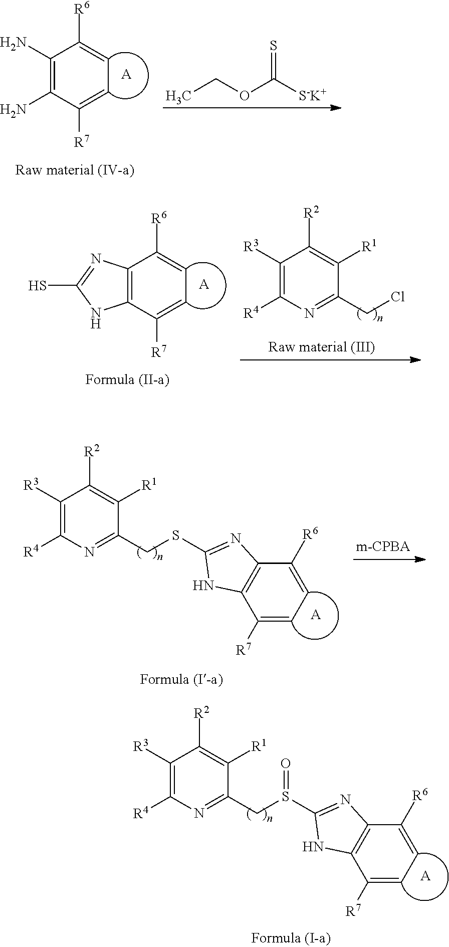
C1(N)=C(N)C([R7])=CC=C1[R6].[A].CCOC(=S)[S-K+].ClCC1=NC([R4])=C([R3])C([R2])=C1[R1].C12=C(C([R7])=CC=C1[R6])NC(S)=N2.[A].C1=C([R6])C2=C(C([R7])=C1)NC(SCC1=NC([R4])=C([R3])C([R2])=C1[R1])=N2.[A].C1=C([R6])C2=C(C([R7])=C1)NC(S(=O)CC1=NC([R4])=C([R3])C([R2])=C1[R1])=N2.[A]
